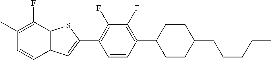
CC1=C(F)C2=C(C=C1)C=C(C1=C(F)C(F)=C(C3CCC(CCCCC)CC3)C=C1)S2
